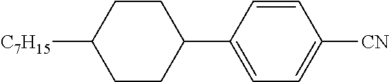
C1=CC(C2CCC([C7H15])CC2)=CC=C1[CN]
